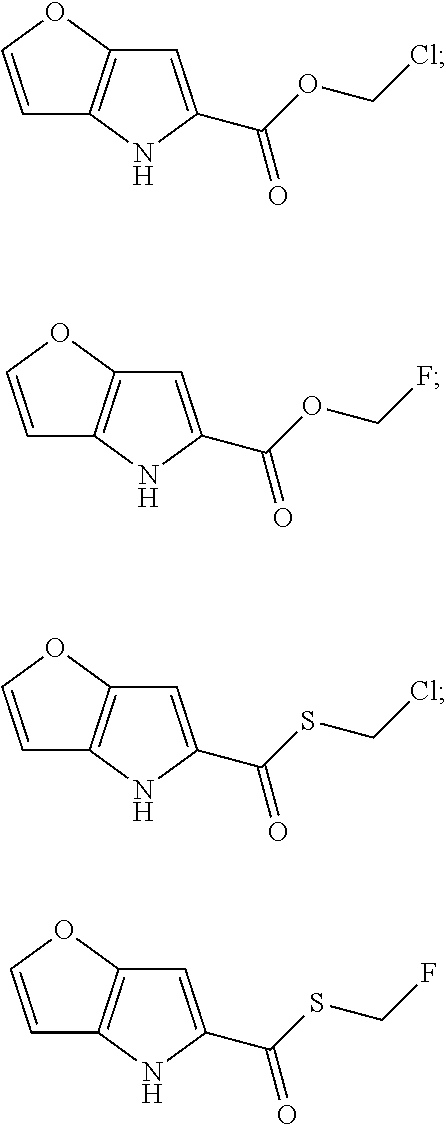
C1=COC2=C1NC(C(OCCl)=O)=C2.C1=COC2=C1NC(C(OCF)=O)=C2.C1=COC2=C1NC(C(SCCl)=O)=C2.C1=COC2=C1NC(C(SCF)=O)=C2
